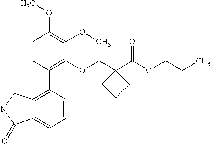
C1=CC(C2=C3C(=CC=C2)C(=O)NC3)=C(OCC2(C(OCCC)=O)CCC2)C(OC)=C1OC
